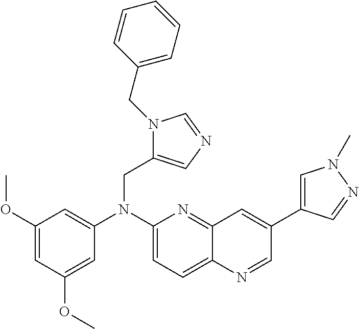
C1(OC)=CC(OC)=CC(N(C2=CC=C3C(=N2)C=C(C2=CN(C)N=C2)C=N3)CC2=CN=CN2CC2=CC=CC=C2)=C1
